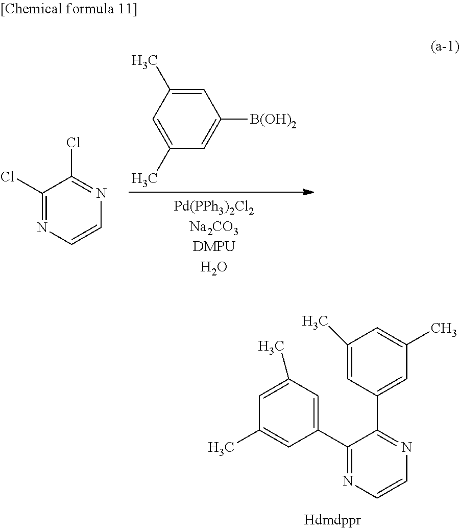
C1=C(C)C=C(C)C=C1[B(OH)2].C1(Cl)=NC=CN=C1Cl.C1(C)=CC(C2=NC=CN=C2C2=CC(C)=CC(C)=C2)=CC(C)=C1
